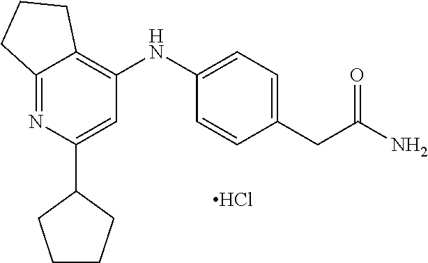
Cl.C12=NC(C3CCCC3)=CC(NC3=CC=C(CC(N)=O)C=C3)=C1CCC2
